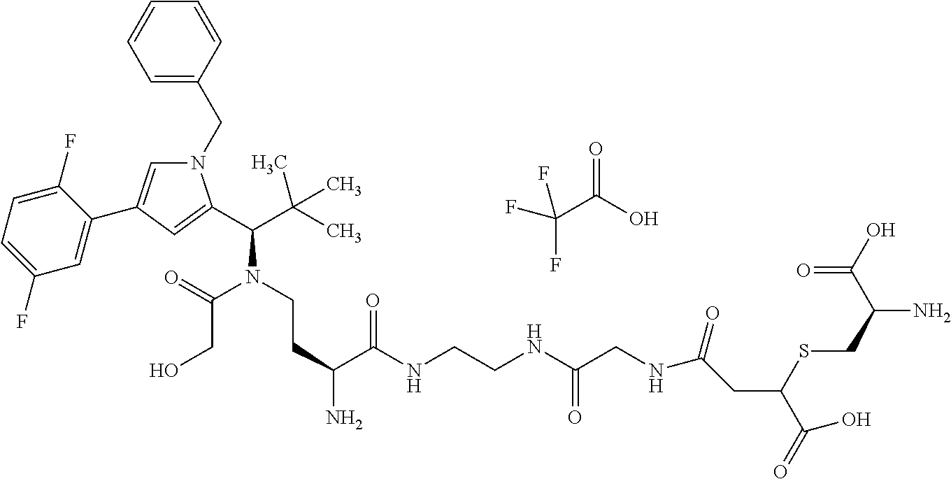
C1=C(CN2C=C(C3=CC(F)=CC=C3F)C=C2C(C(C)(C)C)N(C(CO)=O)CCC(C(=O)NCCNC(=O)CNC(=O)CC(SCC(C(=O)O)N)C(=O)O)N)C=CC=C1.C(C(O)=O)(F)(F)F
